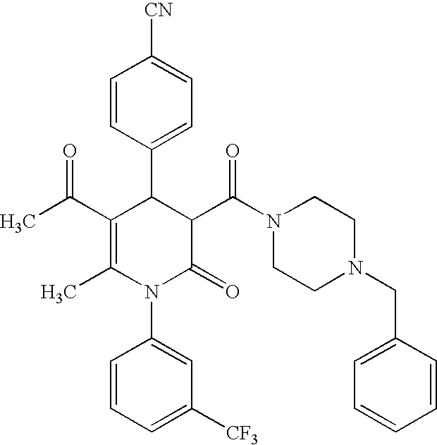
C1=CC(C2C(C(C)=O)=C(C)N(C3=CC([CF3])=CC=C3)C(=O)C2C(N2CCN(CC3=CC=CC=C3)CC2)=O)=CC=C1[CN]
